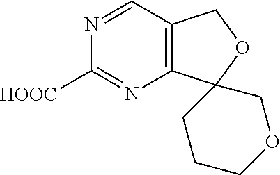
N1=CC2=C(N=C1[HOOC])C1(OC2)CCCOC1
